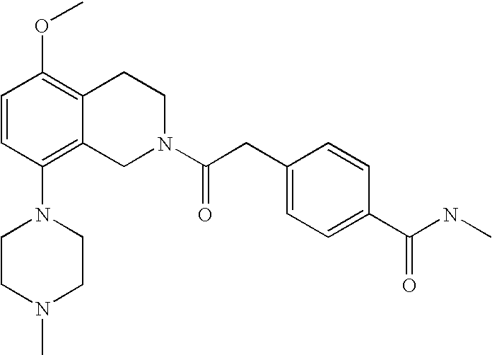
C1=CC(N2CCN(C)CC2)=C2C(=C1OC)CCN(C(CC1=CC=C(C(NC)=O)C=C1)=O)C2
